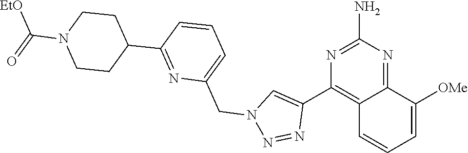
C12=NC(N)=NC(C3=CN(CC4=CC=CC(C5CCN(C(=O)[EtO])CC5)=N4)N=N3)=C1C=CC=C2[OMe]
